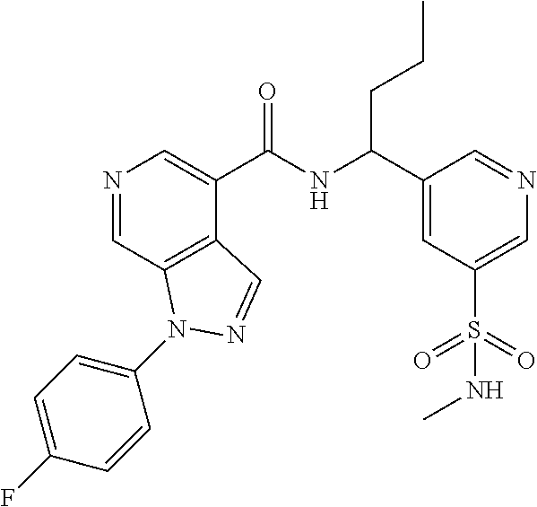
N1=CC2=C(C(C(NC(C3=CC(S(=O)(=O)NC)=CN=C3)CCC)=O)=C1)C=NN2C1=CC=C(F)C=C1
